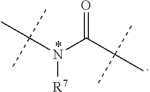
N([R7])(C(C)(C)C)C(=O)C(C)(C)C
